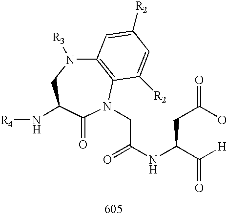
N([R4])C1CN([R3])C2=C(N(CC(NC(C([H])=O)CC(O)=O)=O)C1=O)C([R2])=CC([R2])=C2
